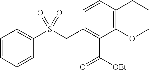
C1=CC=CC(S(CC2=C(C(=O)[OEt])C(OC)=C(CC)C=C2)(=O)=O)=C1
